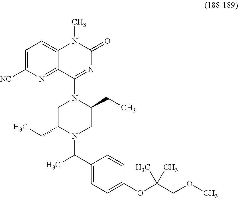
O(CC(OC1=CC=C(C(C)N2C(CC)CN(C3=NC(=O)N(C)C4=CC=C([NC])N=C43)C(CC)C2)C=C1)(C)C)C
